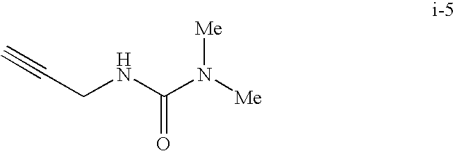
C#CCNC(N([Me])[Me])=O
